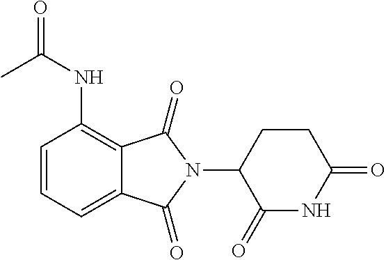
C1=CC=C2C(=C1NC(C)=O)C(=O)N(C1C(=O)NC(=O)CC1)C2=O
